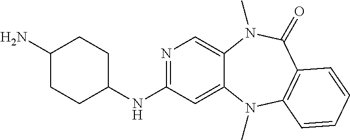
N1=C(NC2CCC(N)CC2)C=C2C(=C1)N(C)C(=O)C1=C(N2C)C=CC=C1
